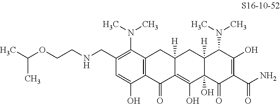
C12=C(C(N(C)C)=C(CNCCOC(C)C)C=C1O)CC1([H])C(=C(O)C3(O)C([H])(C1)C(N(C)C)C(O)=C(C(N)=O)C3=O)C2=O
